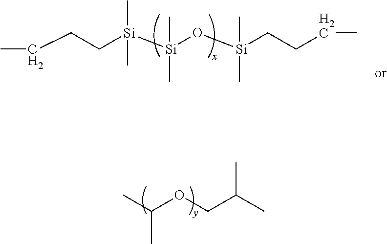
CC(OCC(C)C)C.CCCC[Si]([Si](O[Si](CCCC)(C)C)(C)C)(C)C
